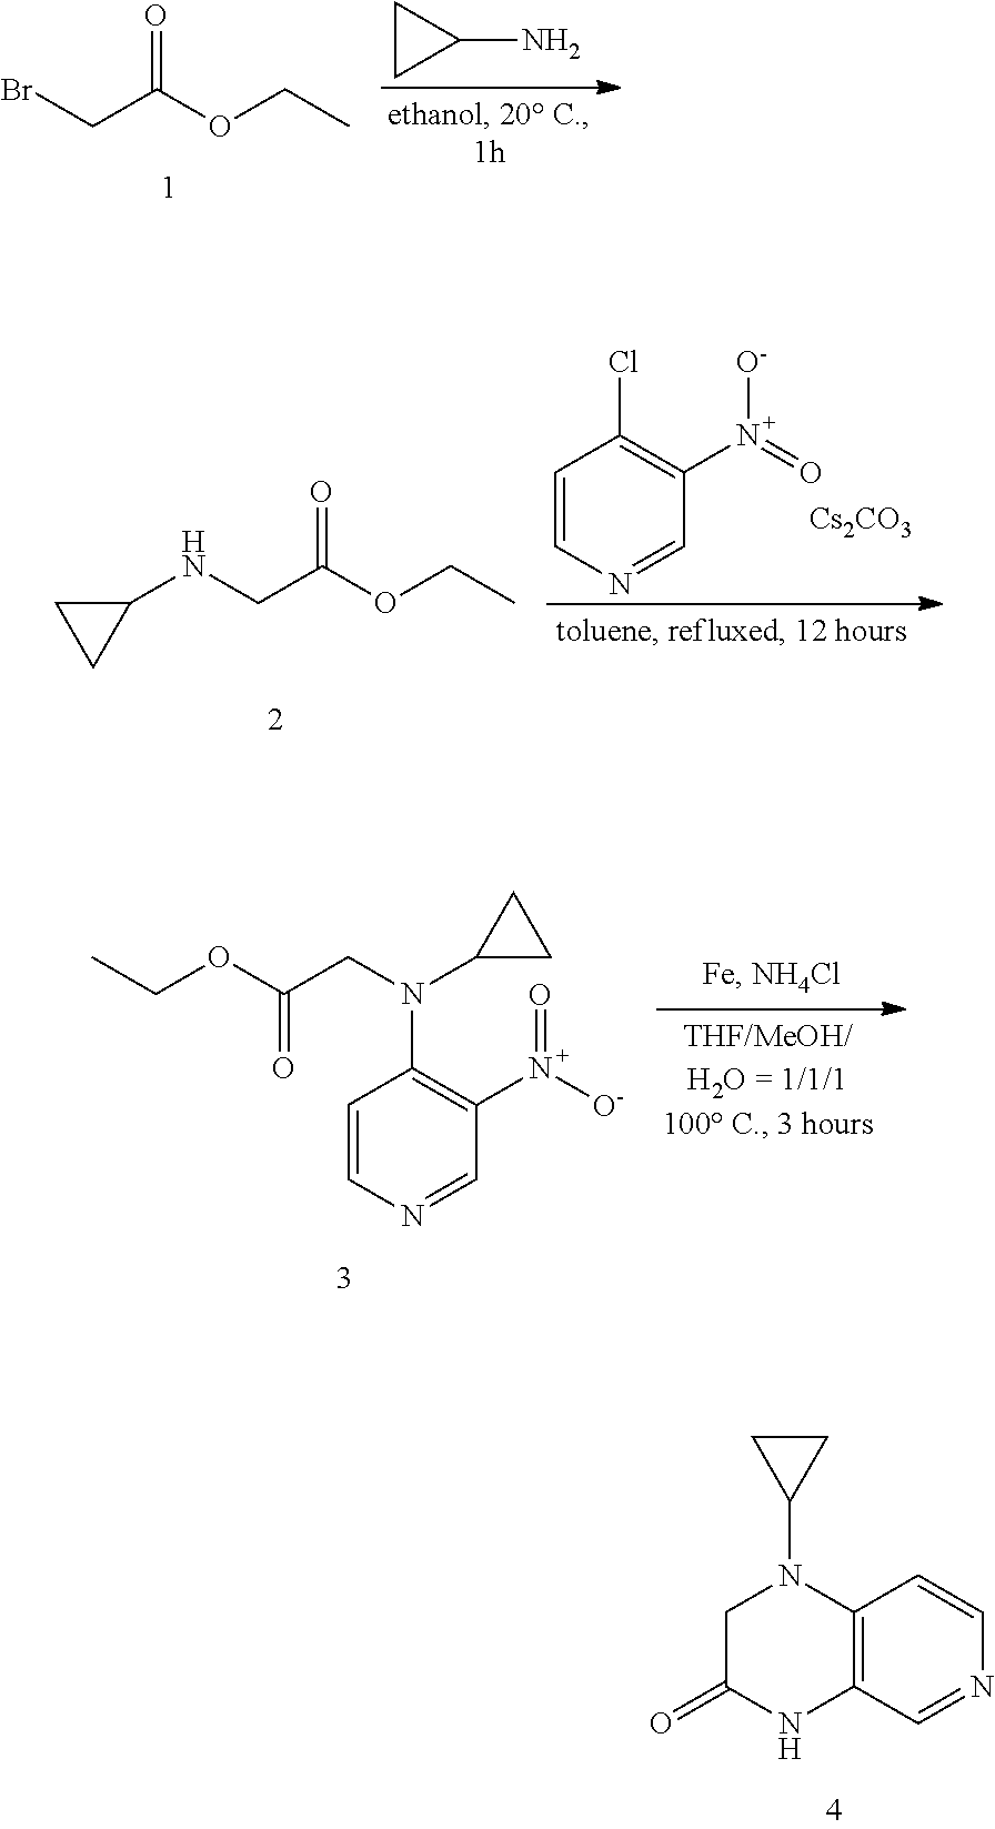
C12=C(C=NC=C1)NC(=O)CN2C1CC1.BrCC(OCC)=O.C1CC1N.C1=CN=CC(N(=O)[O-])=C1Cl.[Cs2CO3].C1(NCC(OCC)=O)CC1.CCOC(CN(C1CC1)C1=C(N([O-])=O)C=NC=C1)=O
